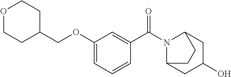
O1CCC(COC2=CC=CC(C(N3C4CC(O)CC3CC4)=O)=C2)CC1
